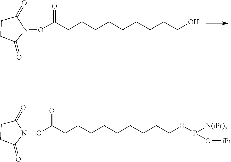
C1(=O)CCC(=O)N1OC(CCCCCCCCCO)=O.C1(=O)CCC(=O)N1OC(CCCCCCCCCOP(O[iPr])[N(iPr)2])=O
